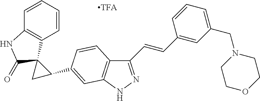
C1=CC=CC2=C1C1(C(=O)N2)CC1C1=CC2=C(C=C1)C(C=CC1=CC(CN3CCOCC3)=CC=C1)=NN2
